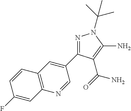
N1=C(C2=CC3=C(N=C2)C=C(F)C=C3)C(C(=O)N)=C(N)N1C(C)(C)C
